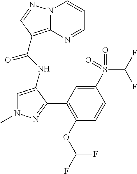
C1=C(NC(=O)C2=C3N(C=CC=N3)N=C2)C(C2=C(OC(F)F)C=CC(S(C(F)F)(=O)=O)=C2)=NN1C
